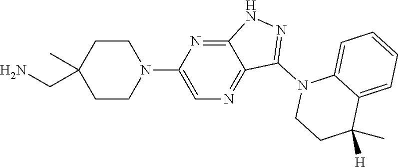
N1(C2=NNC3=NC(N4CCC(CN)(C)CC4)=CN=C23)C2=CC=CC=C2C(C)([H])CC1
